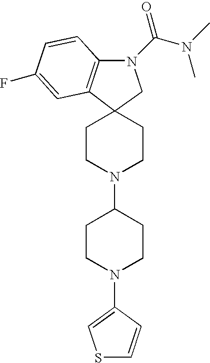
C1CN(C2=CSC=C2)CCC1N1CCC2(CC1)C1=C(N(C(=O)N(C)C)C2)C=CC(F)=C1
